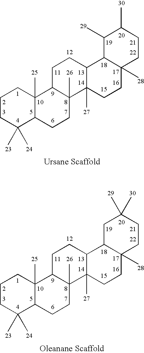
C1CC(C)(C)C2C(C)(C1)C1C(C)(CC2)C2(C)C(CC1)C1C(C)(CC2)CCC(C)C1C.C1CC(C)(C)C2C(C)(C1)C1C(C)(CC2)C2(C)C(CC1)C1C(C)(CC2)CCC(C)(C)C1
